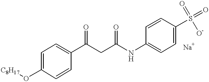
[C8H17]OC1=CC=C(C(CC(NC2=CC=C(S(=O)([O-])=O)C=C2)=O)=O)C=C1
